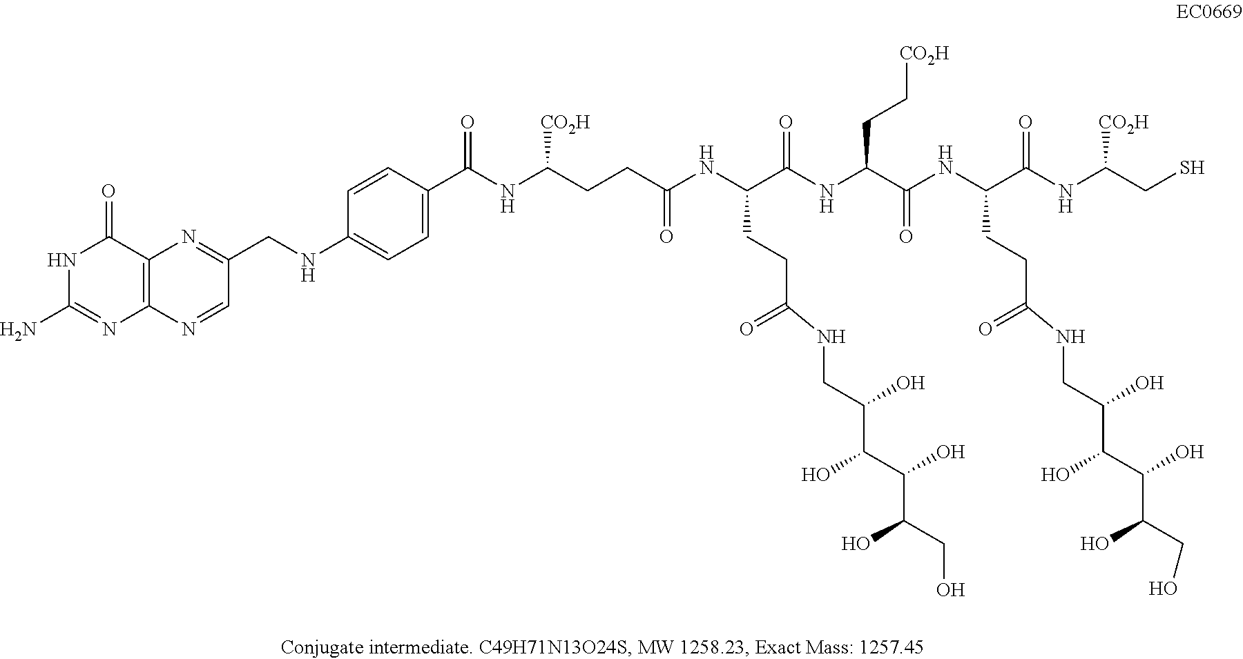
N1C(N)=NC2=C(C1=O)N=C(CNC1=CC=C(C(NC(CCC(NC(C(=O)NC(C(NC(C(NC(CS)[CO2H])=O)CCC(NCC(C(C(O)C(CO)O)O)O)=O)=O)CC[CO2H])CCC(NCC(C(C(O)C(CO)O)O)O)=O)=O)[CO2H])=O)C=C1)C=N2
